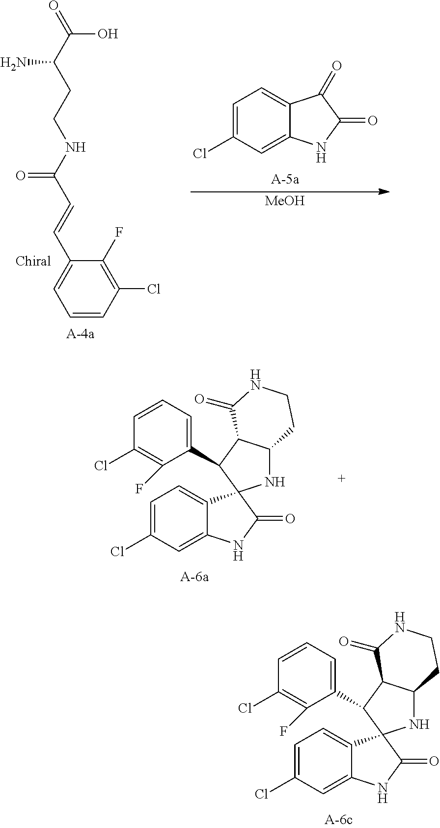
C1=CC(Cl)=C(F)C(C=CC(NCCC(C(=O)O)N)=O)=C1.C1=C(Cl)C=C2C(=C1)C(=O)C(=O)N2.[MeOH].C1=C(Cl)C=C2C(=C1)C1(C(=O)N2)NC2C(C1C1=CC=CC(Cl)=C1F)C(=O)NCC2.C1=C(Cl)C=C2C(=C1)C1(C(=O)N2)NC2C(C1C1=CC=CC(Cl)=C1F)C(=O)NCC2
